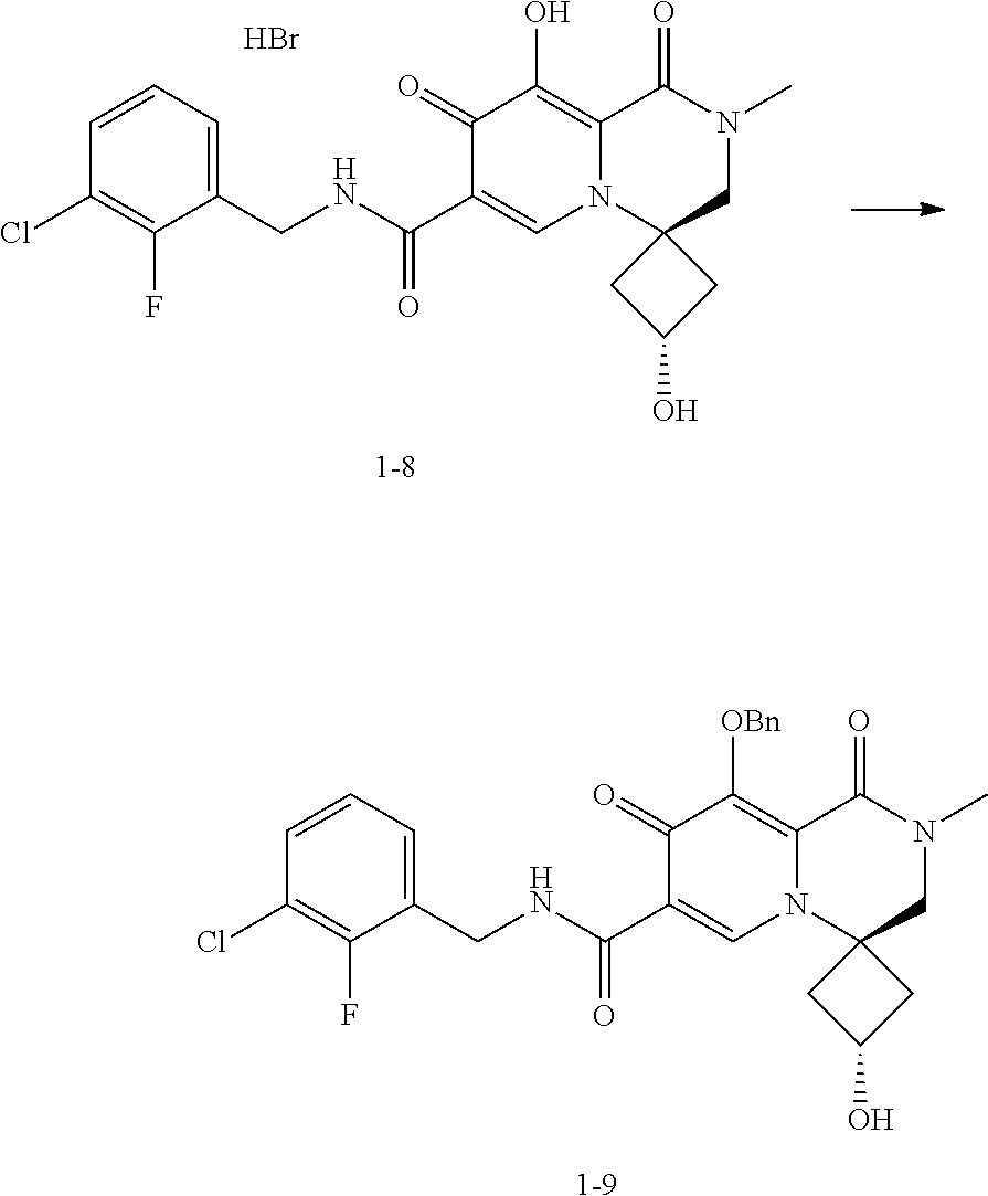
[1-9].C1(CNC(C2=CN3C(=C([OBn])C2=O)C(=O)N(C)CC32CC(O)C2)=O)=CC=CC(Cl)=C1F.[1-8].C1(CNC(C2=CN3C(=C(O)C2=O)C(=O)N(C)CC32CC(O)C2)=O)=CC=CC(Cl)=C1F.Br
